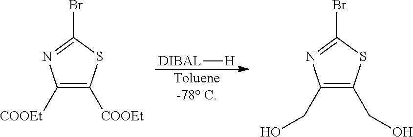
C1([COOEt])=C([COOEt])SC(Br)=N1.[Toluene-78 C].C1(CO)=C(CO)SC(Br)=N1.[DIBAL][H]
